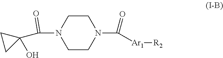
C1CN(C(C2(O)CC2)=O)CCN1C([Ar1][R2])=O
